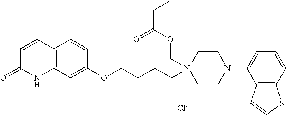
C12=C(C=C(OCCCC[N+]3(COC(CC)=O)CCN(C4=CC=CC5=C4C=CS5)CC3)C=C1)NC(=O)C=C2.[Cl-]
